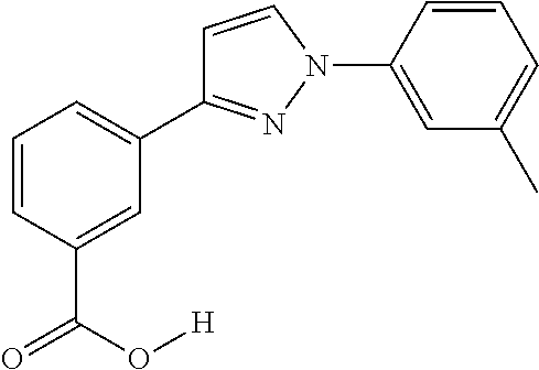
C1=CC(N2N=C(C3=CC=CC(C(=O)O[H])=C3)C=C2)=CC(C)=C1
